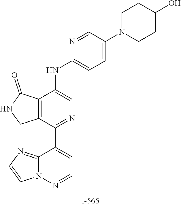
C12=C(C(C3=CC=NN4C3=NC=C4)=NC=C1NC1=CC=C(N3CCC(O)CC3)C=N1)CNC2=O
